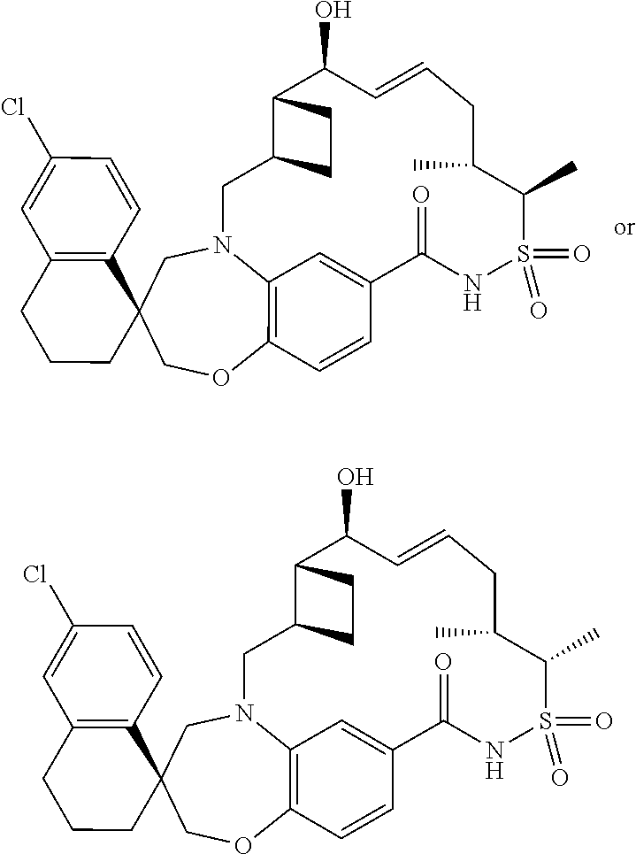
C12=C3OCC4(CN1CC1C(CC1)C(O)C=CCC(C)C(C)S(=O)(=O)NC(=O)C(=C2)C=C3)C1=C(CCC4)C=C(Cl)C=C1.C12=C3OCC4(CN1CC1C(CC1)C(O)C=CCC(C)C(C)S(=O)(=O)NC(=O)C(=C2)C=C3)C1=C(CCC4)C=C(Cl)C=C1
